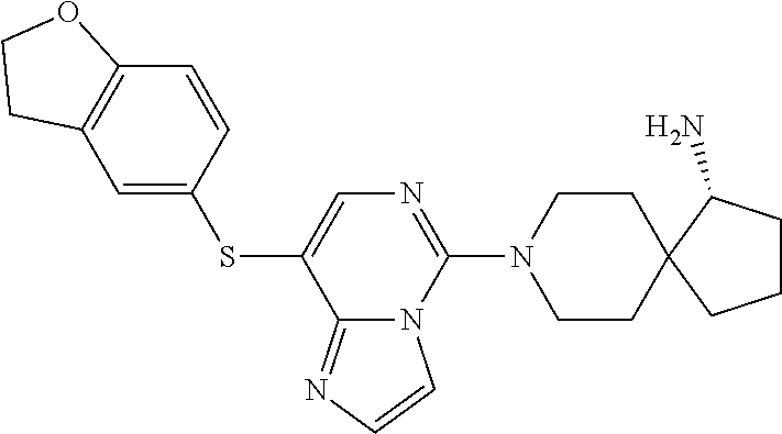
C12=NC=CN1C(N1CCC3(CC1)C(N)CCC3)=NC=C2SC1=CC2=C(C=C1)OCC2
